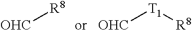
[OHC][R8].[OHC][T1][R8]
